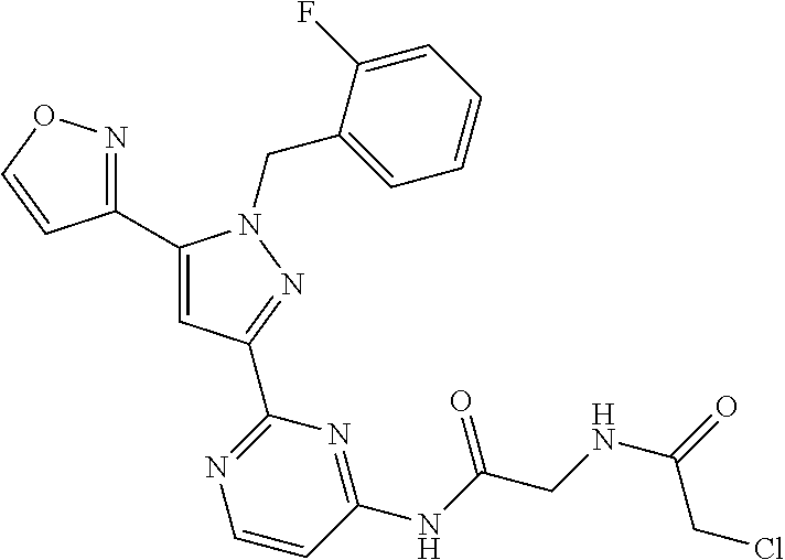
C1(C2=CC(C3=NC=CC(NC(CNC(=O)CCl)=O)=N3)=NN2CC2=CC=CC=C2F)=NOC=C1
